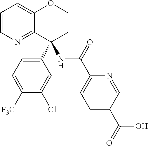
C1=CN=C2C(=C1)OCCC2(C1=CC=C([F3C])C(Cl)=C1)NC(C1=CC=C(C(=O)O)C=N1)=O
